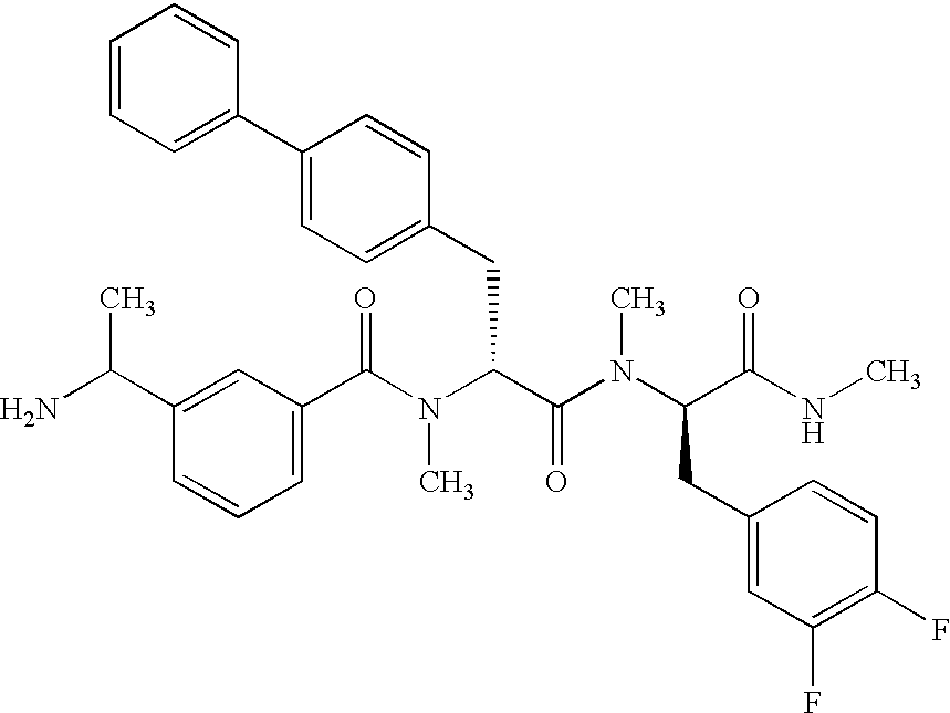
C1(C(N(C(C(N(C(C(NC)=O)CC2=CC(F)=C(F)C=C2)C)=O)CC2=CC=C(C3=CC=CC=C3)C=C2)C)=O)=CC=CC(C(C)N)=C1
